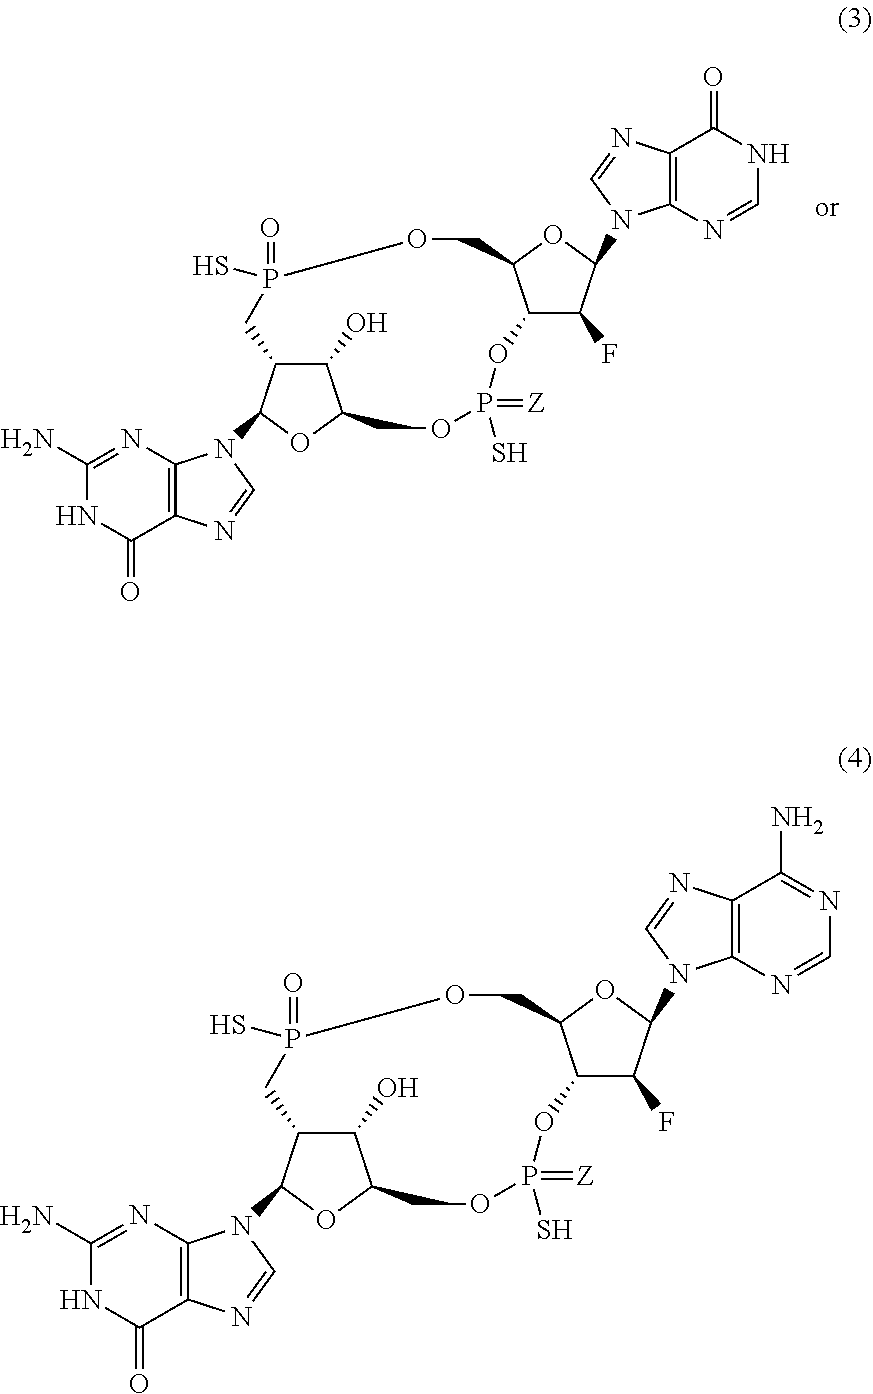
C1(O)C2C(N3C4=C(C(=O)NC(N)=N4)N=C3)OC1COP(S)(=[Z])OC1C(F)C(N3C4=C(C(=O)NC=N4)N=C3)OC1COP(=O)(S)C2.C1(O)C2C(N3C4=C(C(=O)NC(N)=N4)N=C3)OC1COP(S)(=[Z])OC1C(F)C(N3C4=C(C(N)=NC=N4)N=C3)OC1COP(=O)(S)C2
